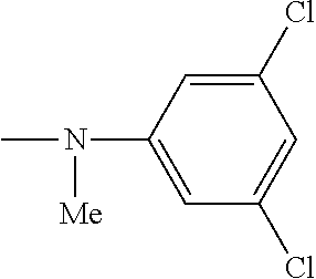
C1(Cl)=CC(N([Me])C)=CC(Cl)=C1
